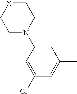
C1N(C2=CC(C)=CC(Cl)=C2)CC[X]C1
